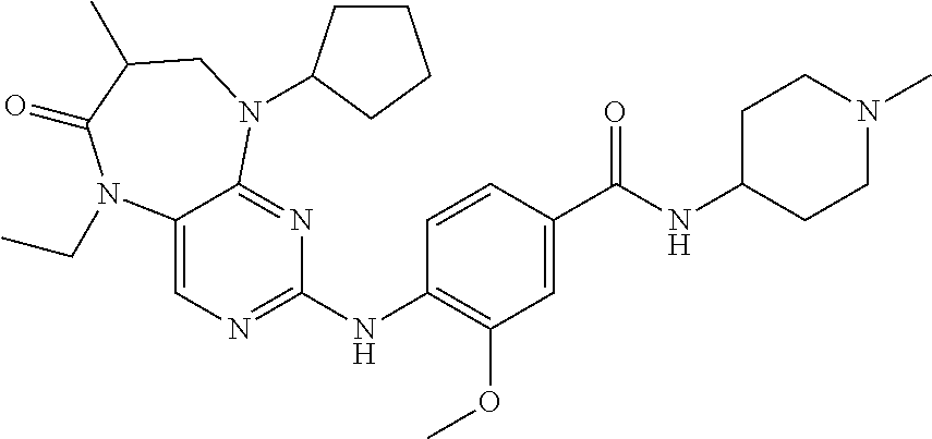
C12=CN=C(NC3=C(OC)C=C(C(NC4CCN(C)CC4)=O)C=C3)N=C1N(C1CCCC1)CC(C)C(=O)N2CC
